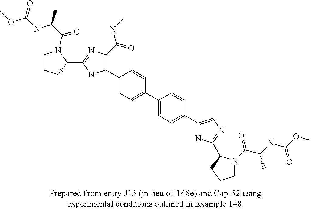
C1(C2=C(C(=O)NC)N=C(C3N(C(C(C)NC(=O)OC)=O)CCC3)N2)=CC=C(C2=CC=C(C3=CN=C(C4N(C(C(C)NC(=O)OC)=O)CCC4)N3)C=C2)C=C1
